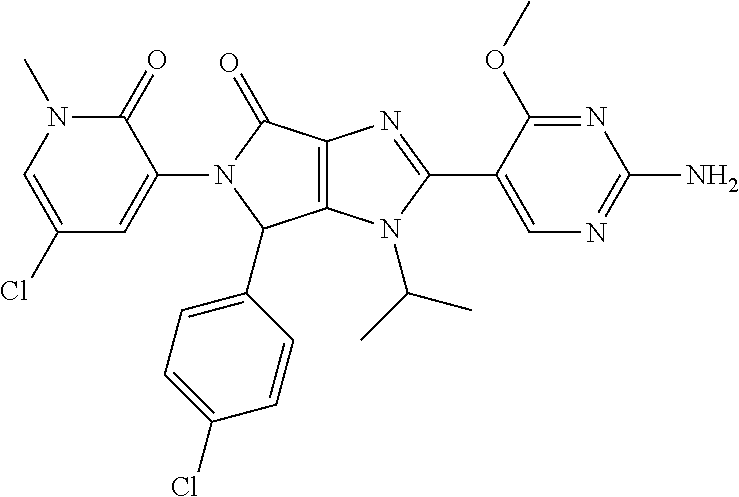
C12=C(N(C(C)C)C(C3=CN=C(N)N=C3OC)=N1)C(C1=CC=C(Cl)C=C1)N(C1=CC(Cl)=CN(C)C1=O)C2=O
